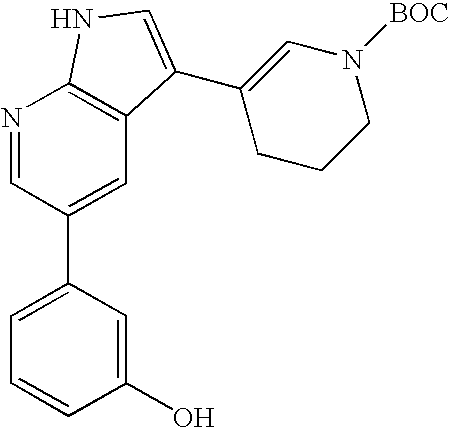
C1(O)=CC(C2=CC3=C(N=C2)NC=C3C2=CN([BOC])CCC2)=CC=C1
